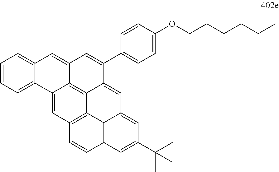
C1=CC=C2C(=C1)C=C1C3=C4C(=CC5=CC(C(C)(C)C)=CC6=C5C4=C(C=C23)C=C6)C(C2=CC=C(OCCCCCC)C=C2)=C1
